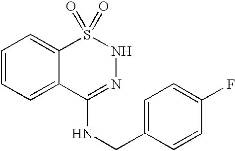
C1=CC=C2C(=C1)S(=O)(=O)NN=C2NCC1=CC=C(F)C=C1
